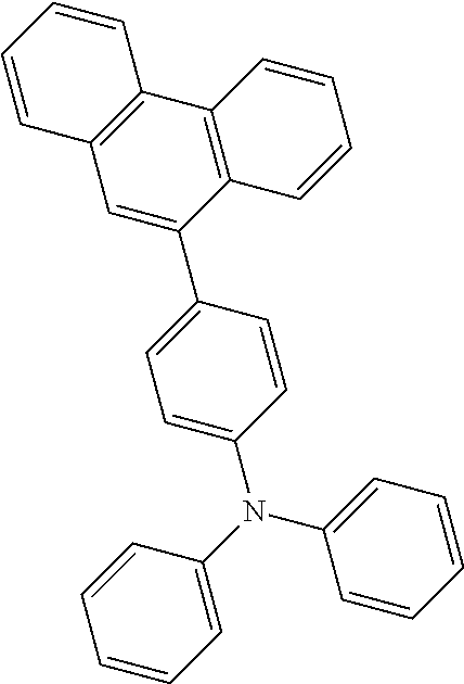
C1(C2=CC=C(N(C3=CC=CC=C3)C3=CC=CC=C3)C=C2)=CC2=C(C3=C1C=CC=C3)C=CC=C2
